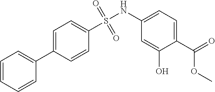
C1=CC=CC(C2=CC=C(S(NC3=CC=C(C(=O)OC)C(O)=C3)(=O)=O)C=C2)=C1
